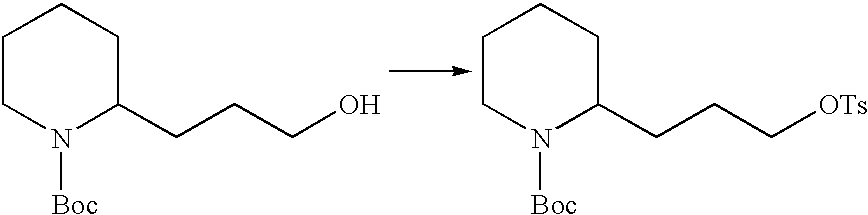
C1CN([Boc])C(CCCO)CC1.C1CN([Boc])C(CCC[OTs])CC1
